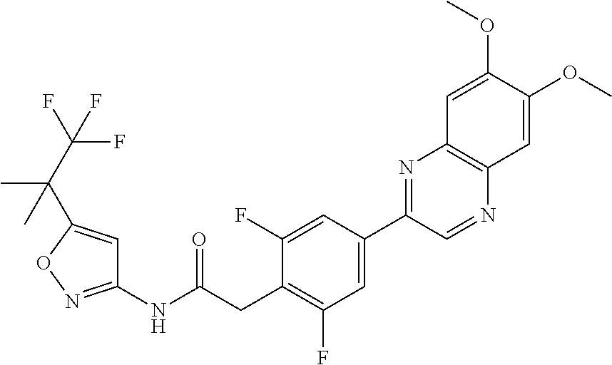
C1(NC(CC2=C(F)C=C(C3=NC4=C(N=C3)C=C(OC)C(OC)=C4)C=C2F)=O)=NOC(C(C(F)(F)F)(C)C)=C1
